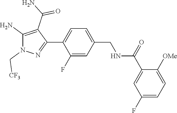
C1=C(F)C(C2=NN(C[CF3])C(N)=C2C(N)=O)=CC=C1CNC(C1=CC(F)=CC=C1[OMe])=O
